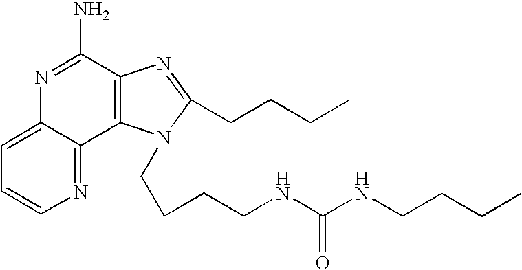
C12=CC=CN=C1C1=C(C(N)=N2)N=C(CCCC)N1CCCCNC(NCCCC)=O
